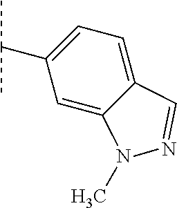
C1=C2C(=CC=C1C(C)C)C=NN2C
